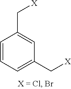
C1=CC=C(C[X])C=C1C[X]
